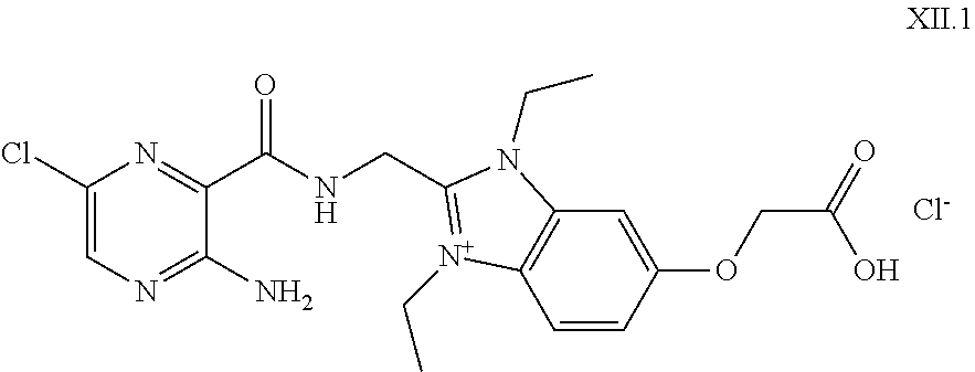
C1=CC(OCC(=O)O)=CC2=C1[N+](CC)=C(CNC(C1=NC(Cl)=CN=C1N)=O)N2CC.[Cl-]
